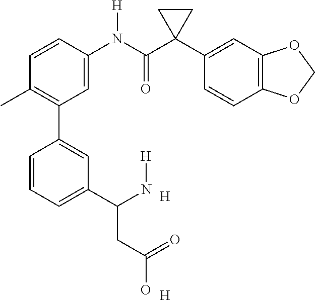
C1=C(N(C(C2(C3=CC4=C(C=C3)OCO4)CC2)=O)[H])C=CC(C)=C1C1=CC(C(N[H])CC(O)=O)=CC=C1.[H].[H]
